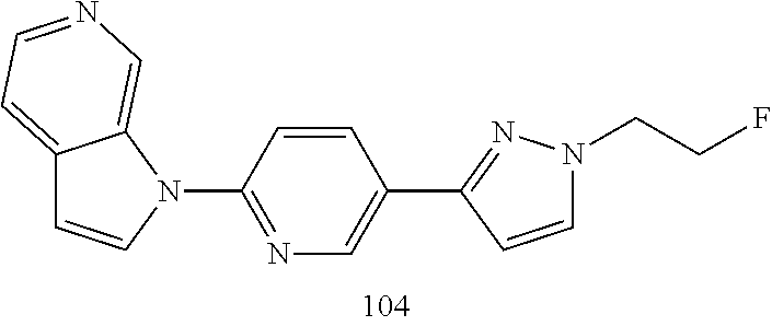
C12=CC=NC=C1N(C1=NC=C(C3=NN(CCF)C=C3)C=C1)C=C2
